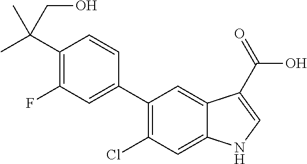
C1(C(C)(CO)C)=C(F)C=C(C2=C(Cl)C=C3C(=C2)C(C(=O)O)=CN3)C=C1
